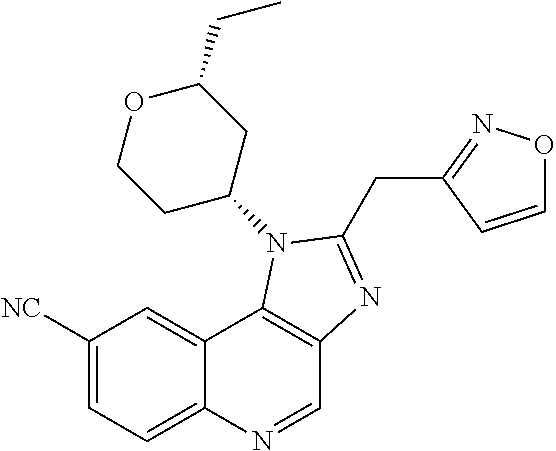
C1([NC])=CC=C2C(=C1)C1=C(C=N2)N=C(CC2=NOC=C2)N1C1CC(CC)OCC1
